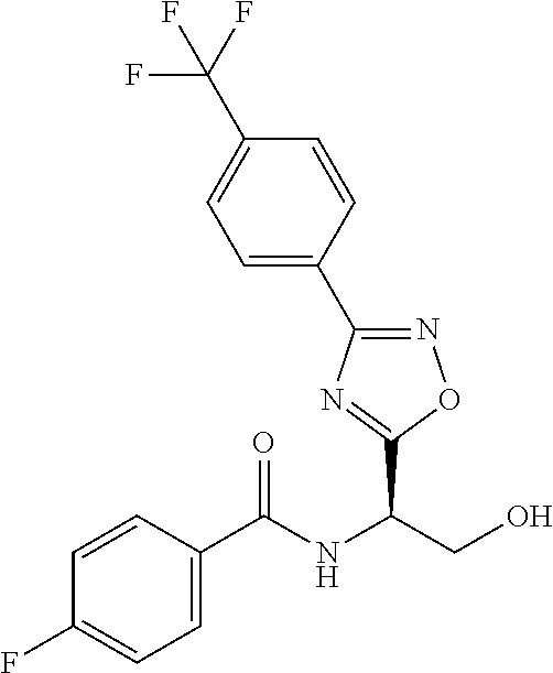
C1(C2=NOC(C(NC(C3=CC=C(F)C=C3)=O)CO)=N2)=CC=C(C(F)(F)F)C=C1
